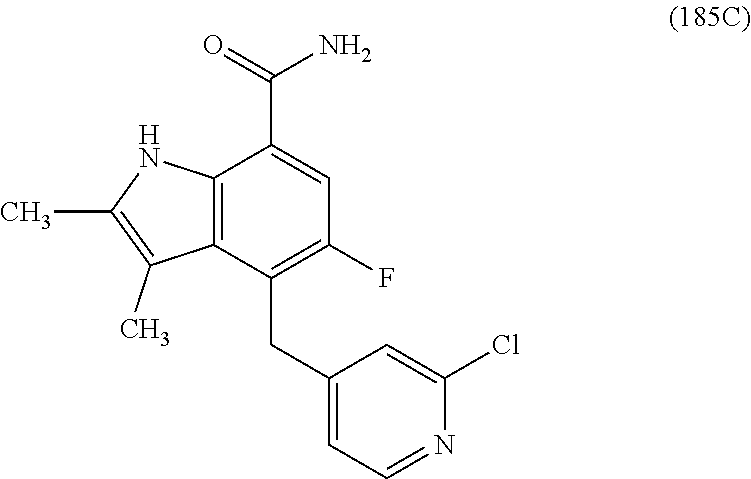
C12=C(C(CC3=CC=NC(Cl)=C3)=C(F)C=C1C(=O)N)C(C)=C(C)N2
